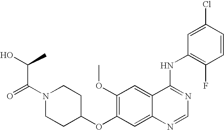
C1(OC2=C(OC)C=C3C(=C2)N=CN=C3NC2=C(F)C=CC(Cl)=C2)CCN(C(=O)C(O)C)CC1
